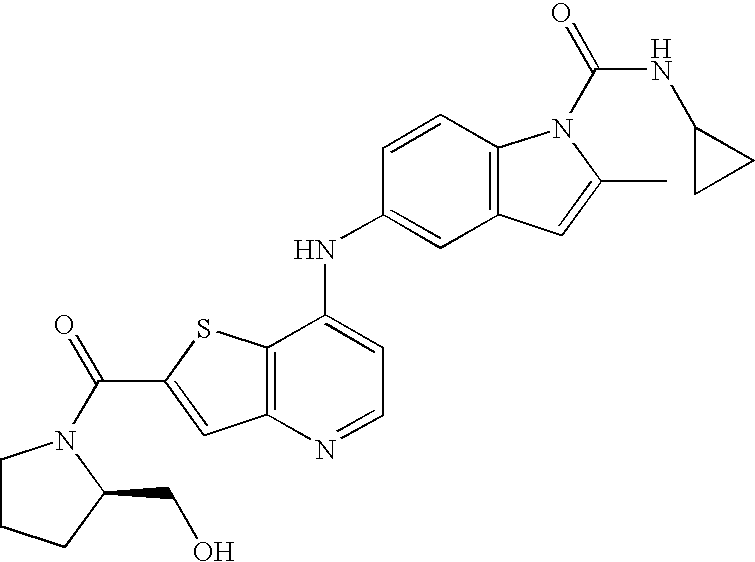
C12=C(C(NC3=CC4=C(C=C3)N(C(=O)NC3CC3)C(C)=C4)=CC=N1)SC(C(=O)N1CCCC1CO)=C2
